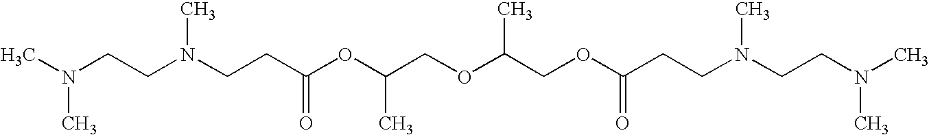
CN(CCN(CCC(OC(COC(COC(CCN(CCN(C)C)C)=O)C)C)=O)C)C
